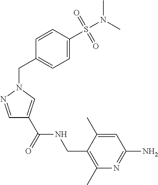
C1=CC(CN2N=CC(C(NCC3=C(C)N=C(N)C=C3C)=O)=C2)=CC=C1S(N(C)C)(=O)=O
